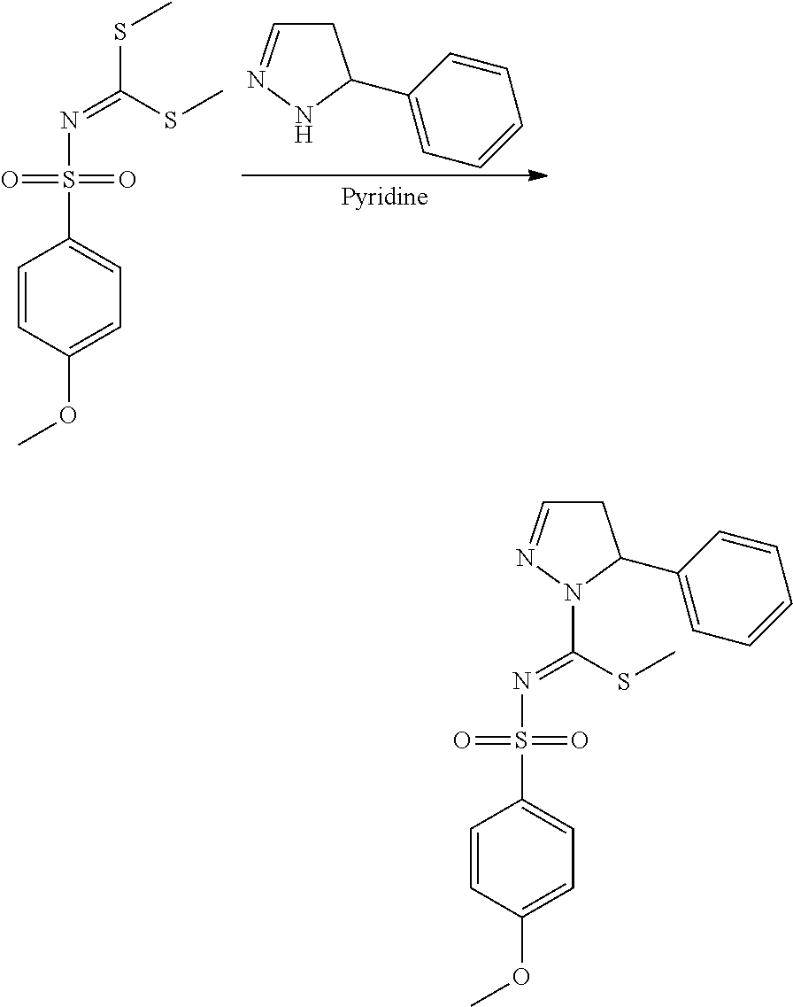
C1=CC(OC)=CC=C1S(N=C(SC)SC)(=O)=O.C1C=NNC1C1=CC=CC=C1.C1C=NN(C(=NS(C2=CC=C(OC)C=C2)(=O)=O)SC)C1C1=CC=CC=C1
